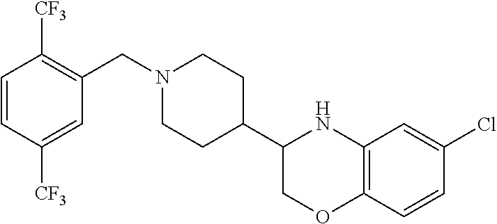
C12=C(C=CC(Cl)=C1)OCC(C1CCN(CC3=C([CF3])C=CC([CF3])=C3)CC1)N2
